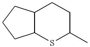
C12C(SC(C)CC1)CCC2
